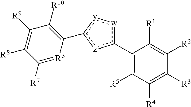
c1(C2=C([R5])C([R4])=C([R3])C([R2])=C2[R1])[w]:[y]c(C2=C([R10])C([R9])=C([R8])C([R7])=[R6]2)[z]1
